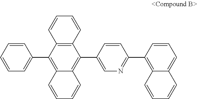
C12=C(C(C3=CC=CC=C3)=C3C(=C1C1=CN=C(C4=C5C(=CC=C4)C=CC=C5)C=C1)C=CC=C3)C=CC=C2
